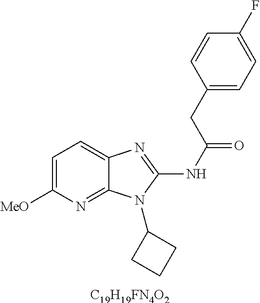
C1=C([MeO])N=C2C(=C1)N=C(NC(=O)CC1=CC=C(F)C=C1)N2C1CCC1.[C19H19FN4O2]
